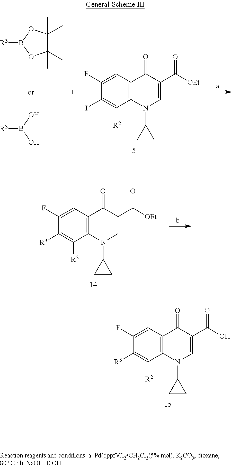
C1(F)=CC2=C(C([R2])=C1[R3])N(C1CC1)C=C(C(O)=O)C2=O.C1(F)=CC2=C(C([R2])=C1[R3])N(C1CC1)C=C(C([OEt])=O)C2=O.C1(C)(C)C(C)(C)OB([R3])O1.OB([R3])O.C1(F)=CC2=C(C([R2])=C1I)N(C1CC1)C=C(C([OEt])=O)C2=O
